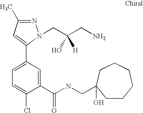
N1=C(C)C=C(C2=CC=C(Cl)C(C(NCC3(O)CCCCCC3)=O)=C2)N1CC(CN)(O)[H]
